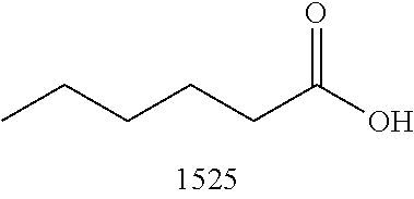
C(CC(O)=O)CCC
